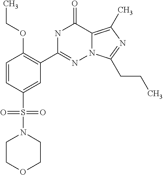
N1(S(C2=CC(C3=NN4C(=C(C)N=C4CCC)C(=O)N3)=C(OCC)C=C2)(=O)=O)CCOCC1
